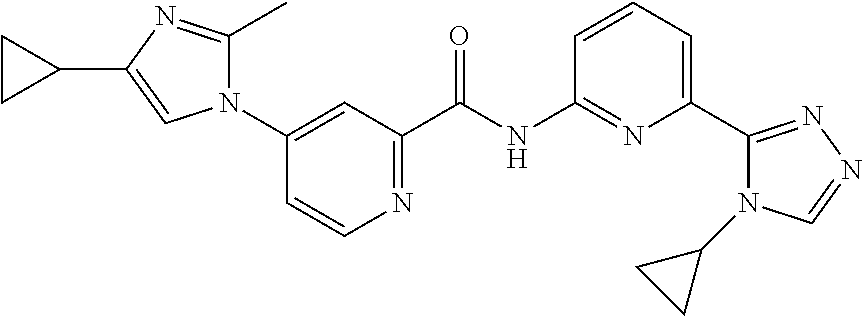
N1=C(C(NC2=NC(C3=NN=CN3C3CC3)=CC=C2)=O)C=C(N2C(C)=NC(C3CC3)=C2)C=C1
